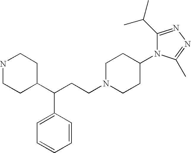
C(CCN1CCC(N2C(C(C)C)=NN=C2C)CC1)(C1CCNCC1)C1=CC=CC=C1
